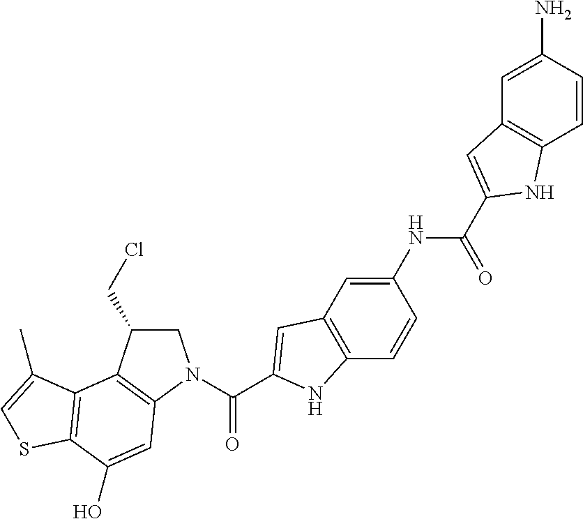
C1C(CCl)C2=C(N1C(=O)C1=CC3=C(C=CC(NC(=O)C4=CC5=C(C=CC(N)=C5)N4)=C3)N1)C=C(O)C1=C2C(C)=CS1
